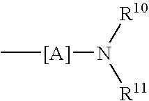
C[[A]]N([R10])[R11]
